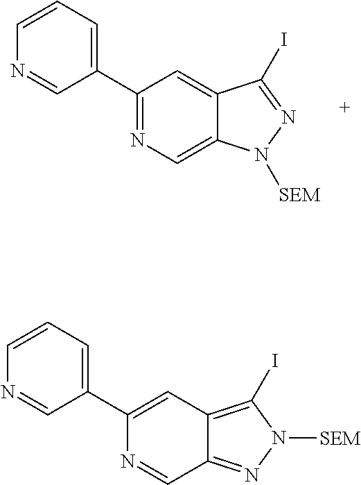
C1(C2=NC=C3C(=C2)C(I)=NN3[SEM])=CC=CN=C1.C1(C2=CC3=C(I)N([SEM])N=C3C=N2)=CC=CN=C1
